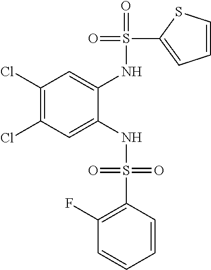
C1(Cl)=C(Cl)C=C(NS(=O)(=O)C2=C(F)C=CC=C2)C(NS(=O)(C2=CC=CS2)=O)=C1
